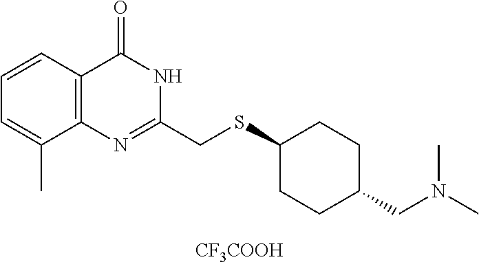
S(C1CCC(CN(C)C)CC1)CC1=NC2=C(C=CC=C2C)C(=O)N1.[CF3COOH]
